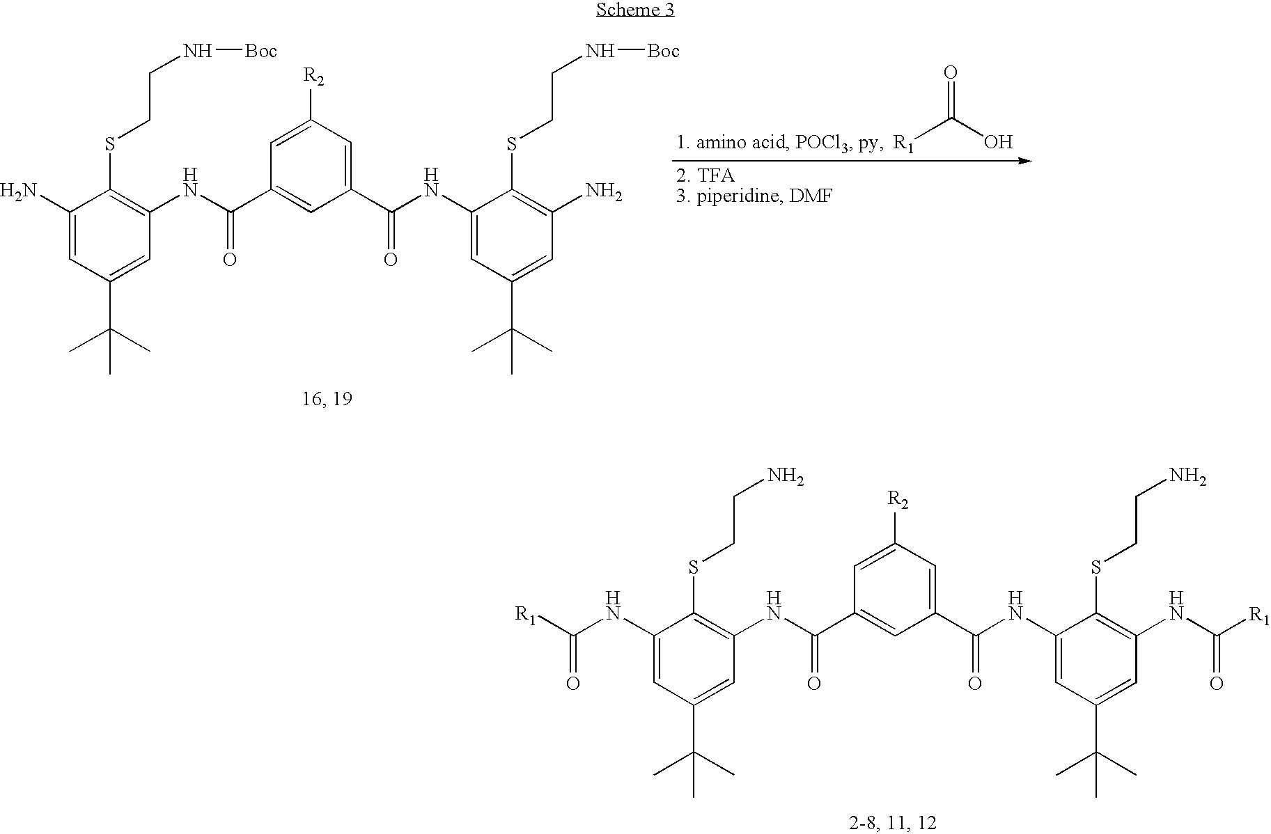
C1=C([R2])C=C(C(NC2=CC(C(C)(C)C)=CC(N)=C2SCCN[Boc])=O)C=C1C(NC1=C(SCCN[Boc])C(N)=CC(C(C)(C)C)=C1)=O.[R1]C(O)=O.C1=C([R2])C=C(C(NC2=CC(C(C)(C)C)=CC(NC([R1])=O)=C2SCCN)=O)C=C1C(NC1=C(SCCN)C(NC([R1])=O)=CC(C(C)(C)C)=C1)=O
